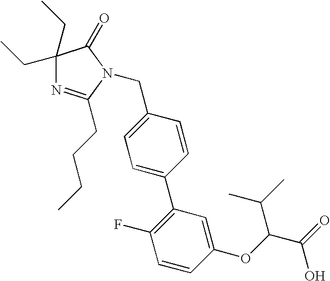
C1(CC)(CC)N=C(CCCC)N(CC2=CC=C(C3=C(F)C=CC(OC(C(O)=O)C(C)C)=C3)C=C2)C1=O
